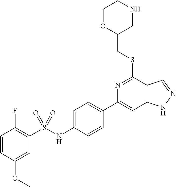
C1=CC(OC)=CC(S(NC2=CC=C(C3=CC4=C(C(SCC5CNCCO5)=N3)C=NN4)C=C2)(=O)=O)=C1F
